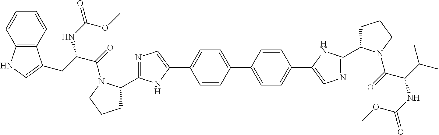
C1=CC(C2=CC=C(C3=CN=C(C4CCCN4C(=O)C(C(C)C)NC(=O)OC)N3)C=C2)=CC=C1C1=CN=C(C2CCCN2C(=O)C(CC2=CNC3=C2C=CC=C3)NC(=O)OC)N1
